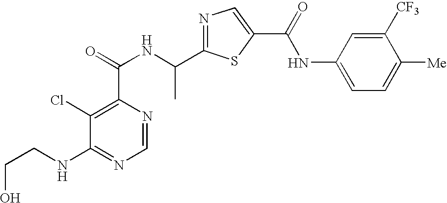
C1=NC(C(=O)NC(C2=NC=C(C(NC3=CC=C([Me])C([CF3])=C3)=O)S2)C)=C(Cl)C(NCCO)=N1
